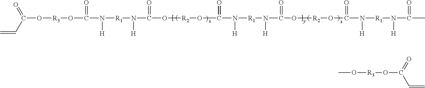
C(O[R3]OC(N([H])[R1]N([H])C(O[R2]OC(N([R1]N([H])C(O[R2]OC(N([R1]N(C(=O)C)[H])[H])=O)=O)[H])=O)=O)=O)(=O)C=C.O([R3]OC(=O)C=C)C
